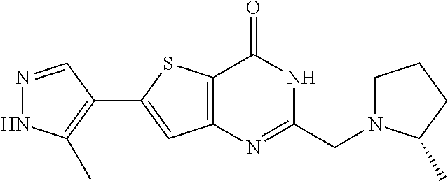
N1=CC(C2=CC3=C(S2)C(=O)NC(CN2CCCC2C)=N3)=C(C)N1
